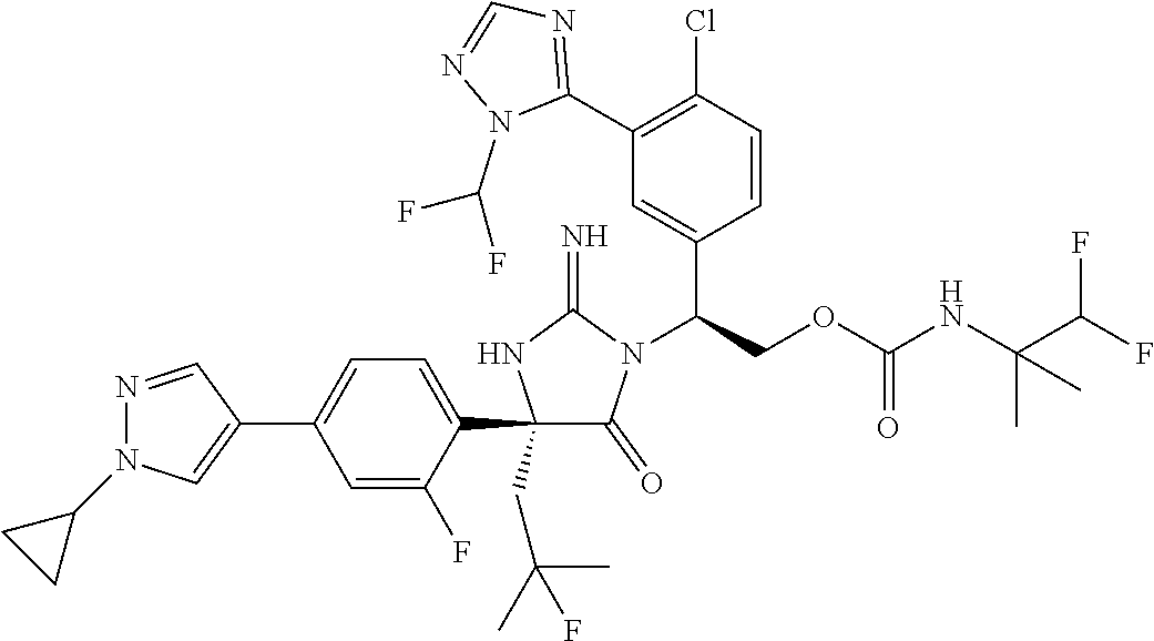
C1(C2=CC=C(C3=CN(C4CC4)N=C3)C=C2F)(CC(C)(F)C)C(=O)N(C(COC(NC(C(F)F)(C)C)=O)C2=CC(C3=NC=NN3C(F)F)=C(Cl)C=C2)C(=N)N1
